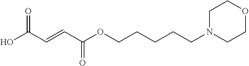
C(OC(C=CC(O)=O)=O)CCCCN1CCOCC1
